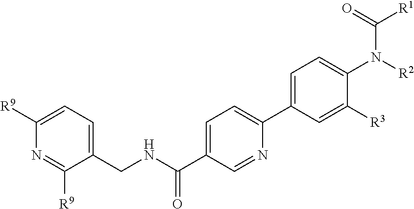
C1([R9])=CC=C(CNC(C2=CC=C(C3=CC=C(N([R2])C(=O)[R1])C([R3])=C3)N=C2)=O)C([R9])=N1
